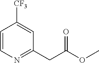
C1=CN=C(CC(OC)=O)C=C1[CF3]
